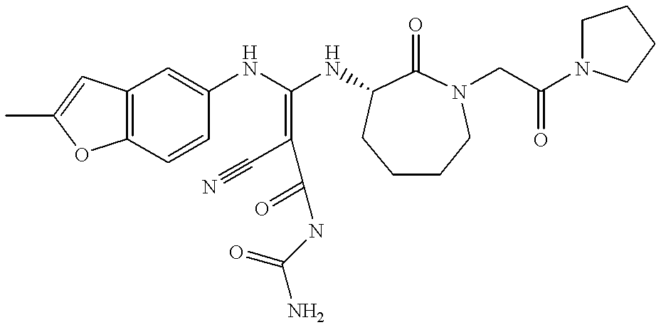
C12=C(C=CC(NC(NC3C(=O)N(CC(N4CCCC4)=O)CCCC3)=C(C#N)C(=O)NC(N)=O)=C1)OC(C)=C2
